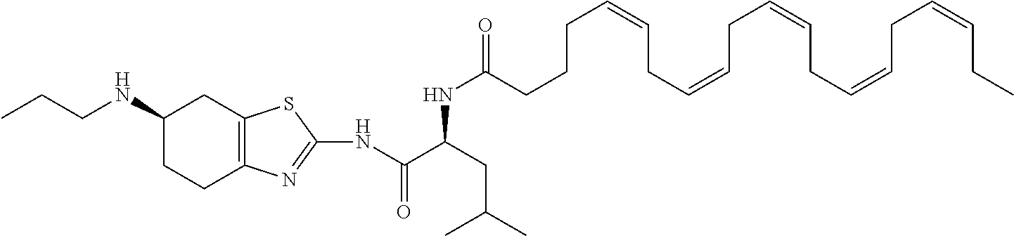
N(C(=O)C(NC(CCCC=CCC=CCC=CCC=CCC=CCC)=O)CC(C)C)C1=NC2=C(CC(NCCC)CC2)S1
